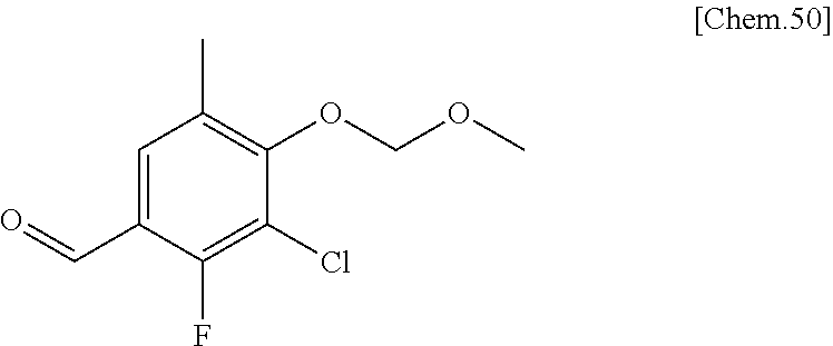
C1=C(C=O)C(F)=C(Cl)C(OCOC)=C1C
